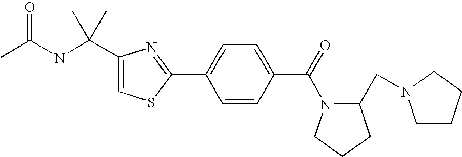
C(NC(C)=O)(C1=CSC(C2=CC=C(C(=O)N3C(CN4CCCC4)CCC3)C=C2)=N1)(C)C
